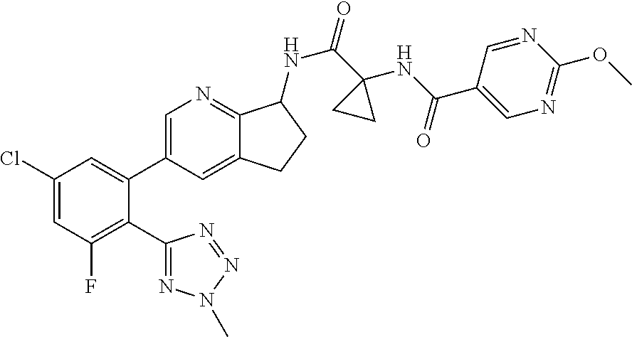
C1(Cl)=CC(F)=C(C2=NN(C)N=N2)C(C2=CN=C3C(=C2)CCC3NC(=O)C2(NC(=O)C3=CN=C(OC)N=C3)CC2)=C1
